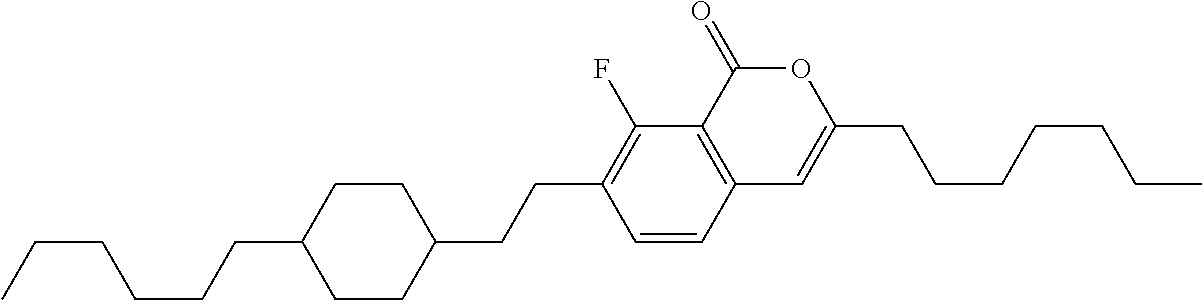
C12=C(C(=O)OC(CCCCCCC)=C1)C(F)=C(CCC1CCC(CCCCCC)CC1)C=C2
